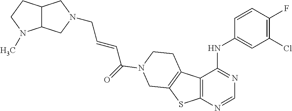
C(C=CC(=O)N1CCC2=C(SC3=C2C(NC2=CC(Cl)=C(F)C=C2)=NC=N3)C1)N1CC2C(C1)CCN2C
